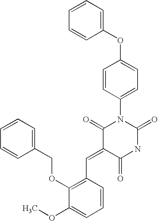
C1(OC2=CC=C(N3C(=O)C(=CC4=C(OCC5=CC=CC=C5)C(OC)=CC=C4)C(=O)NC3=O)C=C2)=CC=CC=C1
